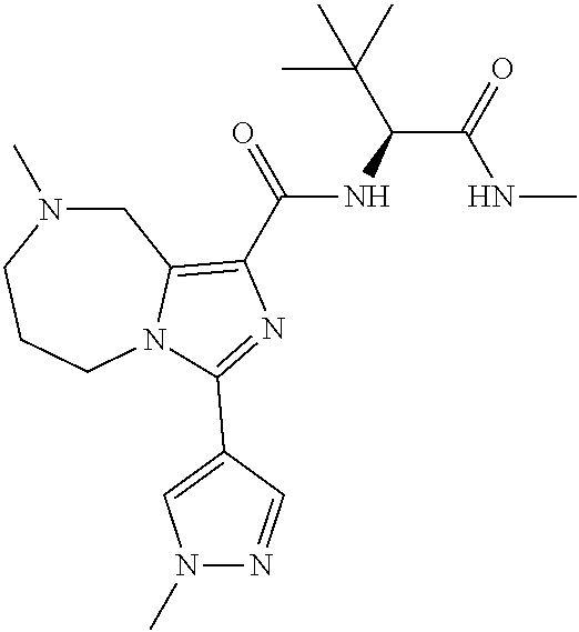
C1N(C)CCCN2C1=C(C(=O)NC(C(NC)=O)C(C)(C)C)N=C2C1=CN(C)N=C1
